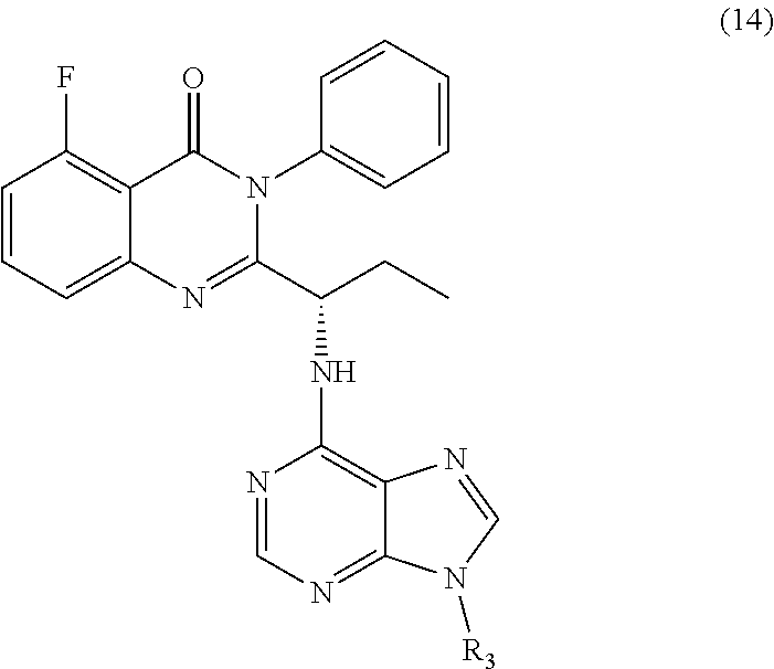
C1=CC=C2C(=C1F)C(=O)N(C1=CC=CC=C1)C(C(CC)NC1=C3C(=NC=N1)N([R3])C=N3)=N2
